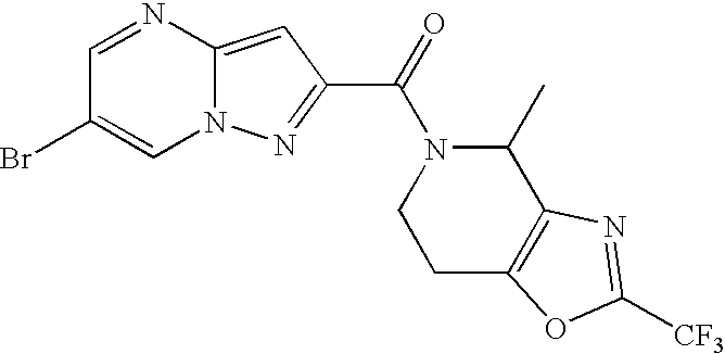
C1=NC2=CC(C(=O)N3C(C)C4=C(CC3)OC([CF3])=N4)=NN2C=C1Br
